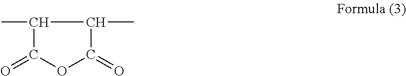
C1(C)C(=O)OC(=O)C1C
